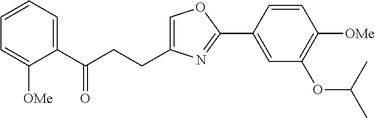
C1=C(CCC(C2=CC=CC=C2[OMe])=O)N=C(C2=CC(OC(C)C)=C([OMe])C=C2)O1
